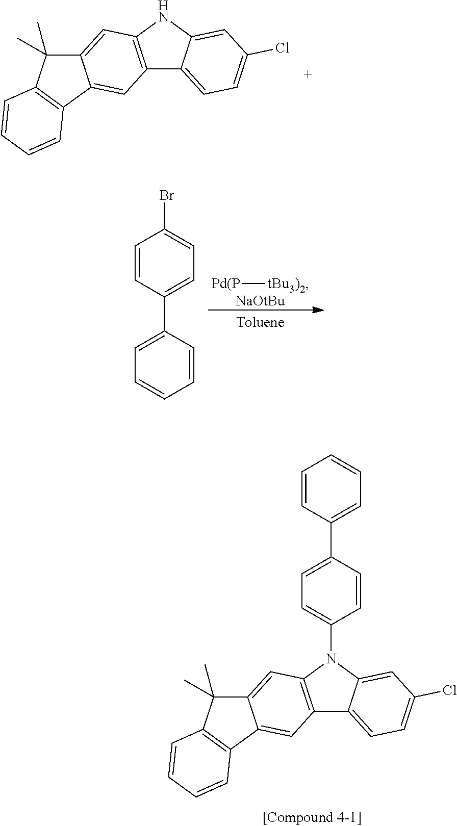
[Pd(P][tBu3)2].[NaOtBu].BrC1=CC=C(C2=CC=CC=C2)C=C1.C12=C(NC3=CC(Cl)=CC=C13)C=C1C(=C2)C2=C(C1(C)C)C=CC=C2.C12=C(N(C3=CC=C(C4=CC=CC=C4)C=C3)C3=CC(Cl)=CC=C13)C=C1C(=C2)C2=C(C1(C)C)C=CC=C2
